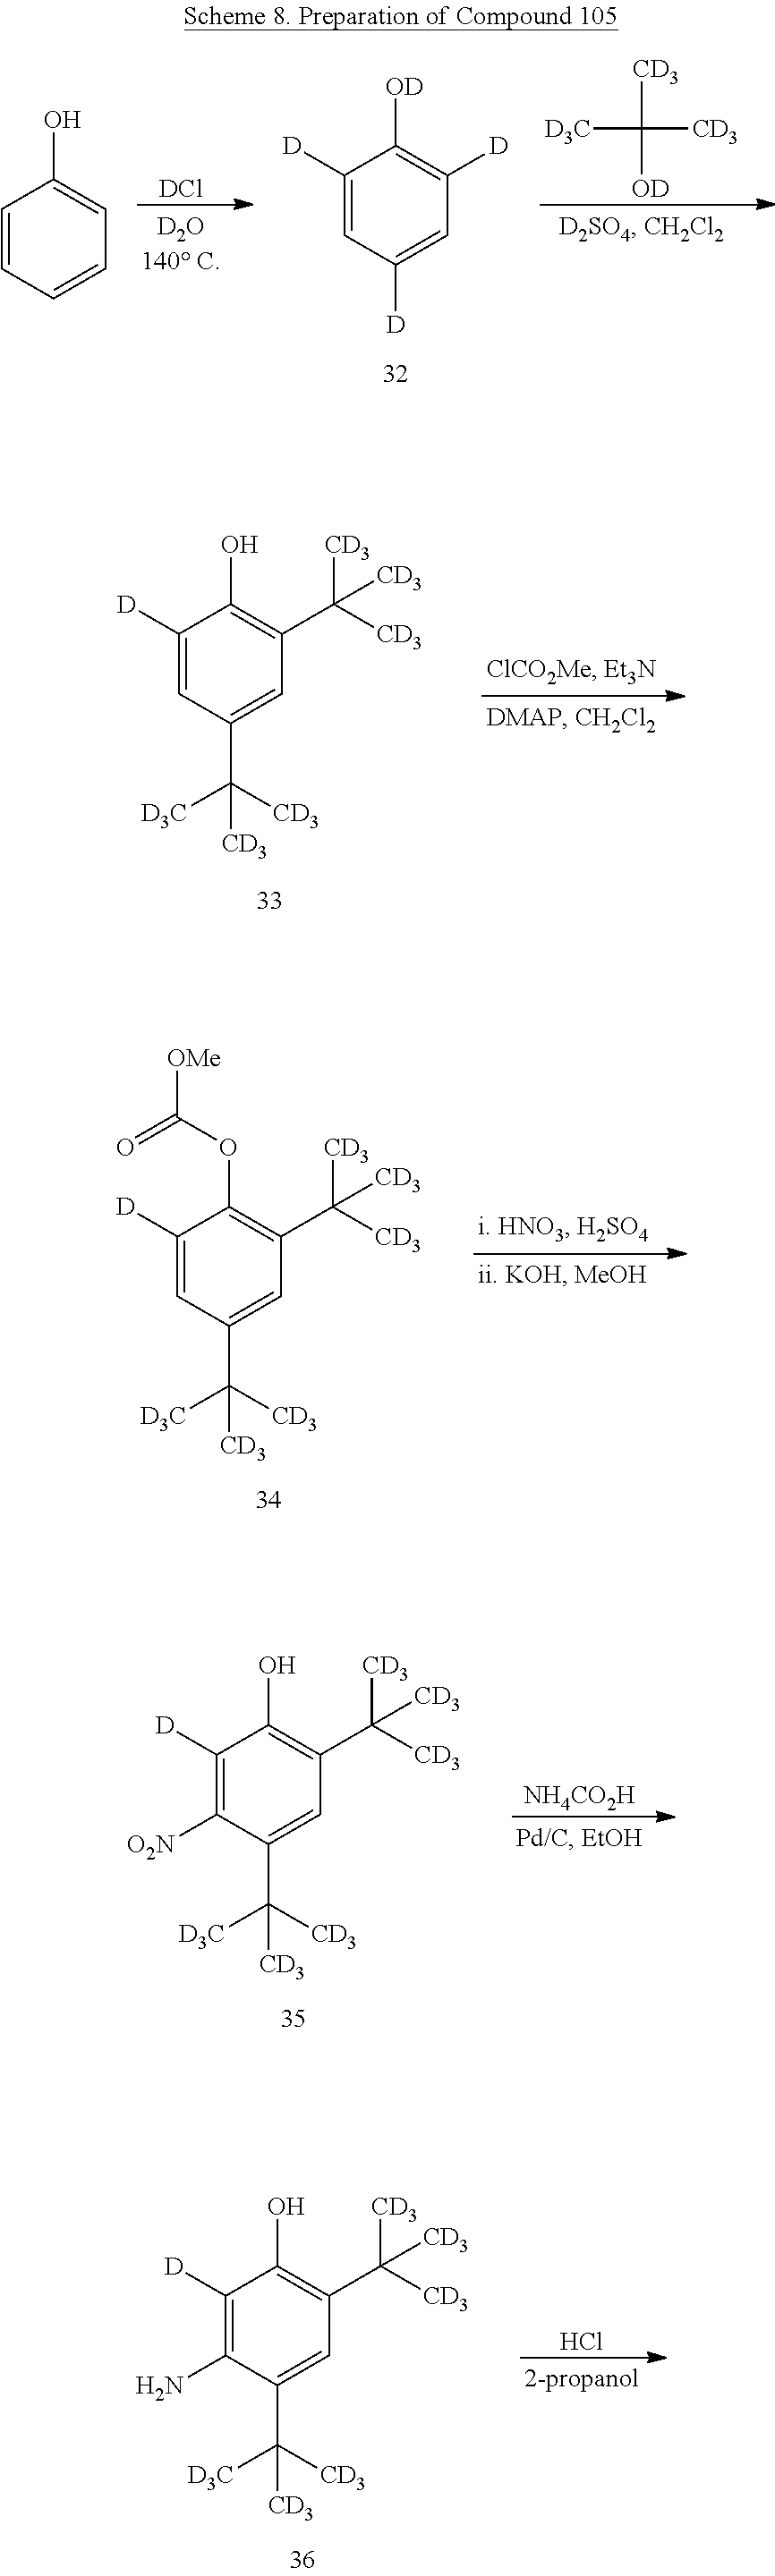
[CD3]C([OD])([CD3])[D3C].[DCl].C1([D])=CC([D])=CC([D])=C1[OD].C1=CC=CC=C1O.C1([D])=CC(C([D3C])([CD3])[CD3])=CC(C([CD3])([CD3])[CD3])=C1O.C1([D])=CC(C([D3C])([CD3])[CD3])=CC(C([CD3])([CD3])[CD3])=C1OC([OMe])=O.[NH4CO2H].C1([D])=C([O2N])C(C([D3C])([CD3])[CD3])=CC(C([CD3])([CD3])[CD3])=C1O.Cl.C1([D])=C(N)C(C([D3C])([CD3])[CD3])=CC(C([CD3])([CD3])[CD3])=C1O
